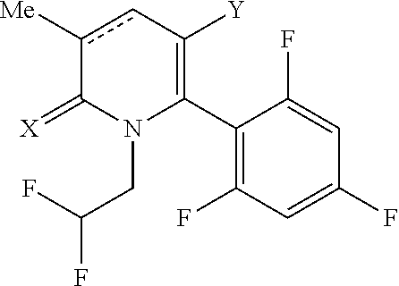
C1(C2=C([Y])cc([Me])C(=[X])N2CC(F)F)=C(F)C=C(F)C=C1F
